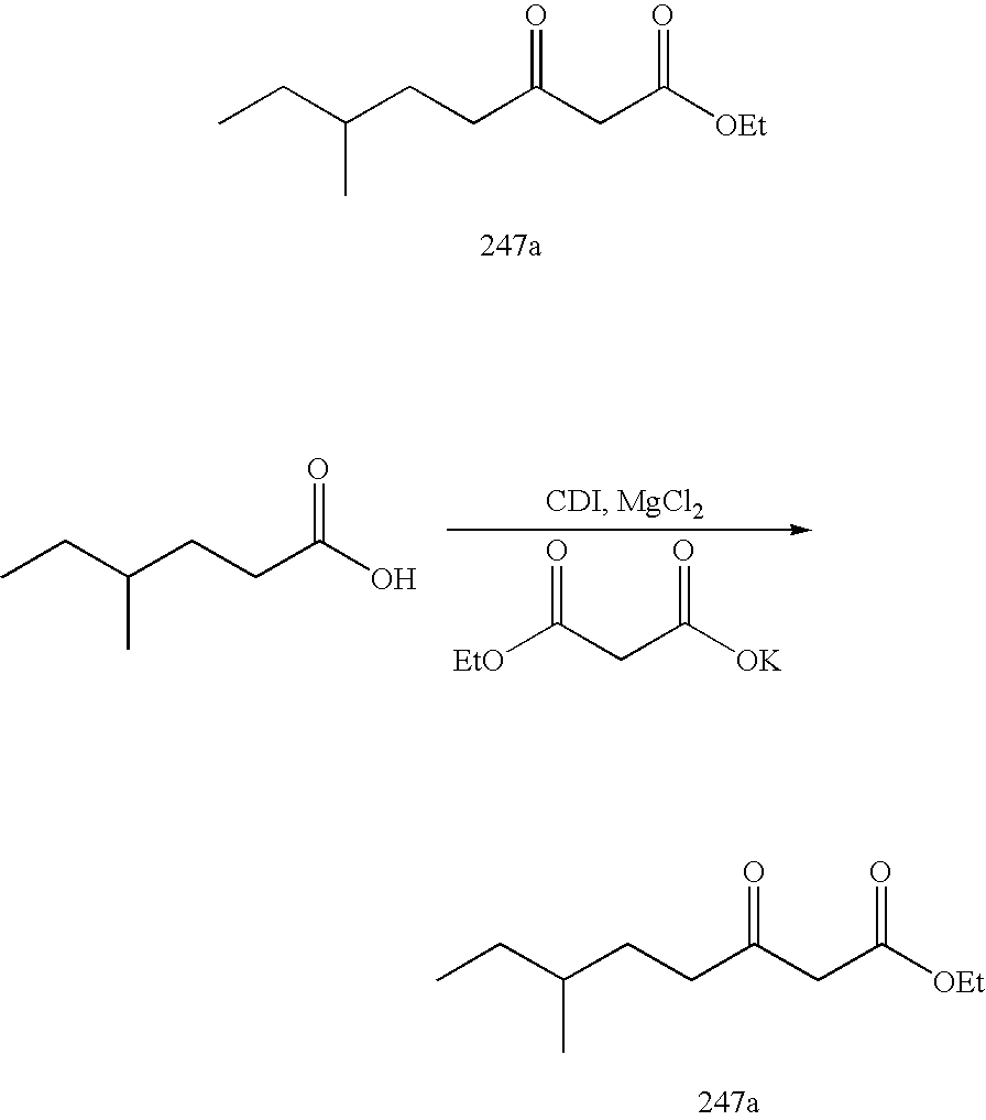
CCC(CCC(CC([OEt])=O)=O)C.CCC(CCC(CC([OEt])=O)=O)C.[EtO]C(CC([OK])=O)=O.CCC(CCC(O)=O)C
